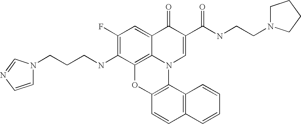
C1(F)=C(NCCCN2C=CN=C2)C2=C3C(=C1)C(=O)C(C(NCCN1CCCC1)=O)=CN3C1=C(O2)C=CC2=C1C=CC=C2
